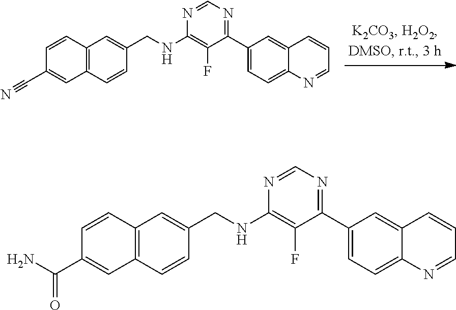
C1=CC2=C(C=C1C#N)C=CC(CNC1=C(F)C(C3=CC=C4C(=C3)C=CC=N4)=NC=N1)=C2.C1=CC2=C(C=C1C(N)=O)C=CC(CNC1=C(F)C(C3=CC=C4C(=C3)C=CC=N4)=NC=N1)=C2
